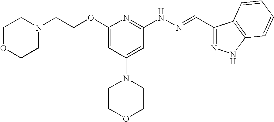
C(OC1=CC(N2CCOCC2)=CC(NN=CC2=NNC3=C2C=CC=C3)=N1)CN1CCOCC1
